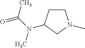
C1C(N(C(=O)C)C)CN(C)C1
